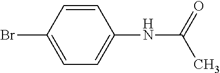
C1=C(Br)C=CC(NC(C)=O)=C1
